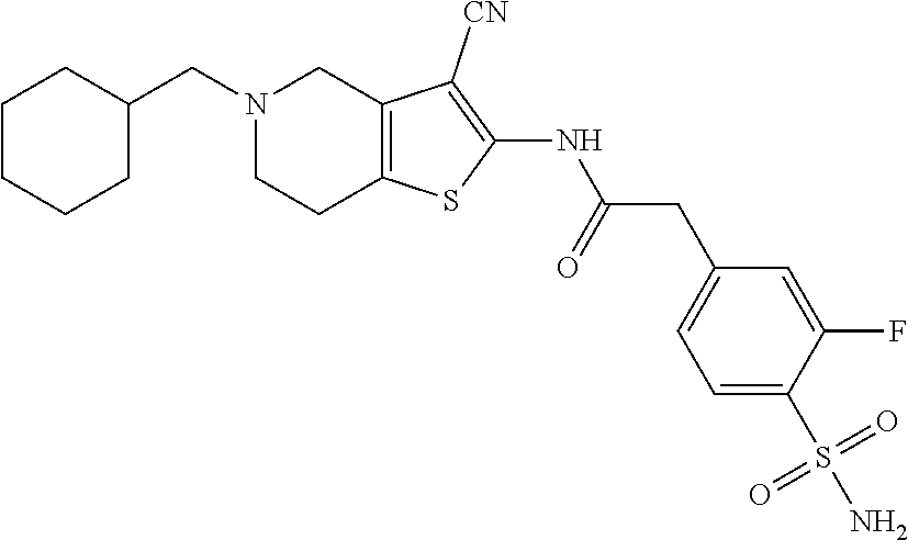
C12=C(SC(NC(CC3=CC=C(S(N)(=O)=O)C(F)=C3)=O)=C1[CN])CCN(CC1CCCCC1)C2
